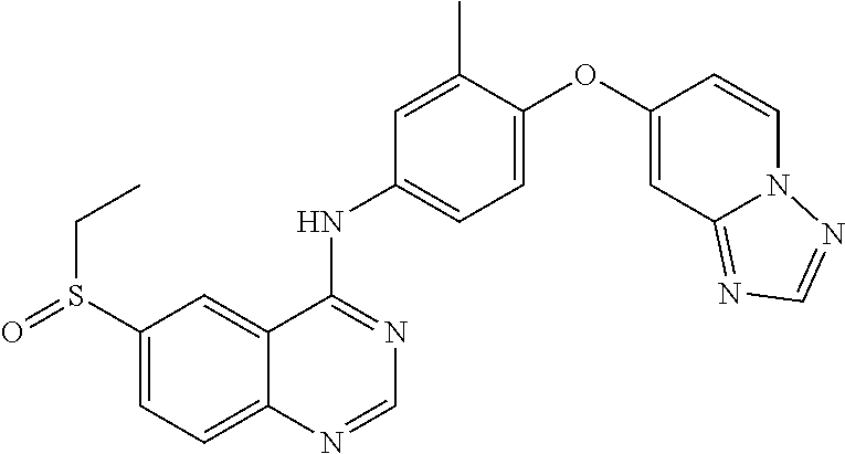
C1(S(=O)CC)=CC=C2C(=C1)C(NC1=CC=C(OC3=CC4=NC=NN4C=C3)C(C)=C1)=NC=N2
